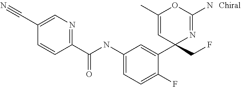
C1(C(NC2=CC=C(F)C(C3(CF)N=C(N)OC(C)=C3)=C2)=O)=NC=C(C#N)C=C1
